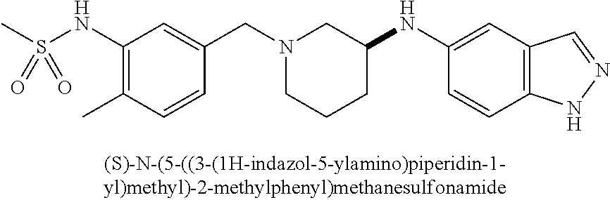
C1(NS(C)(=O)=O)=C(C)C=CC(CN2CCCC(NC3=CC4=C(C=C3)NN=C4)C2)=C1
